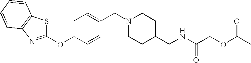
C1(CN2CCC(CNC(=O)COC(=O)C)CC2)=CC=C(OC2=NC3=C(C=CC=C3)S2)C=C1
